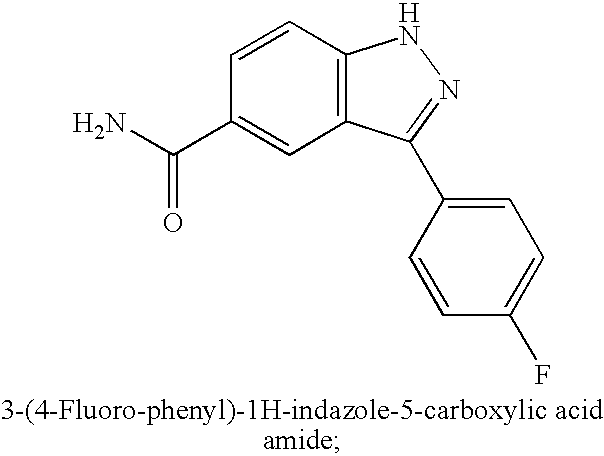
C12=C(C=CC(C(N)=O)=C1)NN=C2C1=CC=C(F)C=C1
